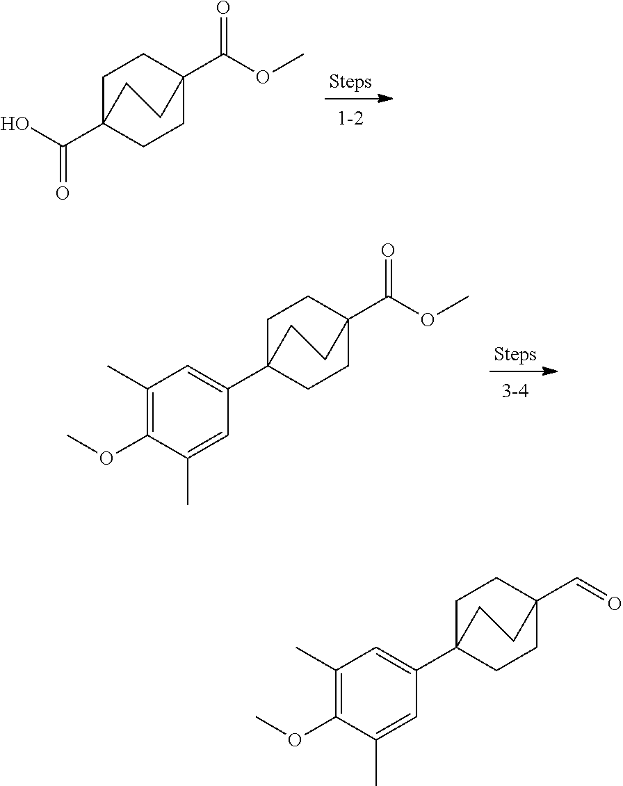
C(O)(C12CCC(C(OC)=O)(CC1)CC2)=O.C1(OC)=C(C)C=C(C23CCC(C(OC)=O)(CC2)CC3)C=C1C.C1(OC)=C(C)C=C(C23CCC(C=O)(CC2)CC3)C=C1C
